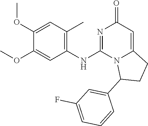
O(C1=CC(NC2=NC(=O)C=C3N2C(C2=CC(F)=CC=C2)CC3)=C(C)C=C1OC)C
